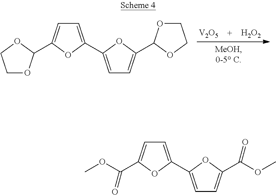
[V2O5].[H2O2].C1OC(C2=CC=C(C3=CC=C(C4OCCO4)O3)O2)OC1.C(C1=CC=C(C2=CC=C(C(OC)=O)O2)O1)(OC)=O
